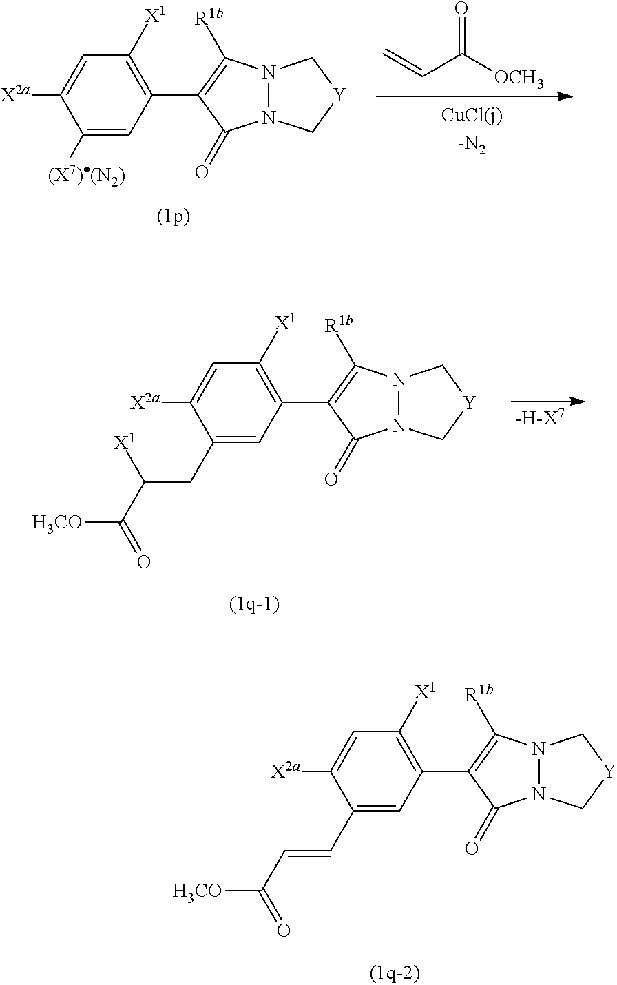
C1([(X7)(N2)+])=CC(C2=C([R1b])N3N(C2=O)C[Y]C3)=C([X1])C=C1[X2a].C=CC([OCH3])=O.C1(CC([X1])C([H3CO])=O)=CC(C2=C([R1b])N3N(C2=O)C[Y]C3)=C([X1])C=C1[X2a].[-H-X7].C1(C=CC([H3CO])=O)=CC(C2=C([R1b])N3N(C2=O)C[Y]C3)=C([X1])C=C1[X2a]
